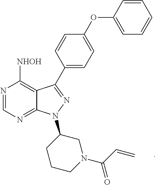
N1=CN=C2C(=C1[NHOH])C(C1=CC=C(OC3=CC=CC=C3)C=C1)=NN2C1CCCN(C(C=C)=O)C1
